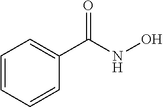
C1=CC=CC(C(NO)=O)=C1
